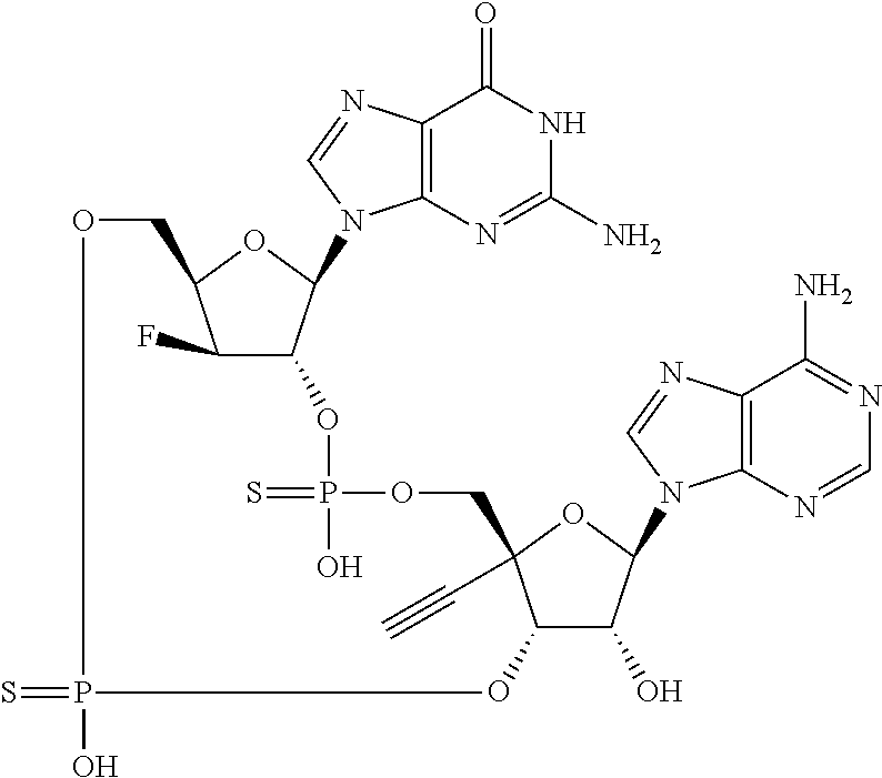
S=PO.C12=C(N=C(N)NC1=O)N(C1C(OP(=S)(O)OCC3(C#C)C(O)C(O)C(N4C5=C(C(N)=NC=N5)N=C4)O3)C(F)C(CO)O1)C=N2
